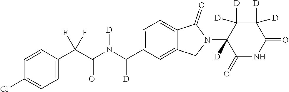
C1=CC(C(C(N(C(C2=CC=C3C(=C2)CN(C2([D])C(=O)NC(=O)C([D])([D])C2([D])[D])C3=O)[D])[D])=O)(F)F)=CC=C1Cl
